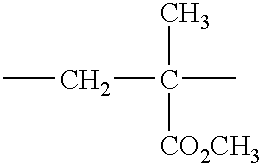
CC([CO2CH3])(C)CC
